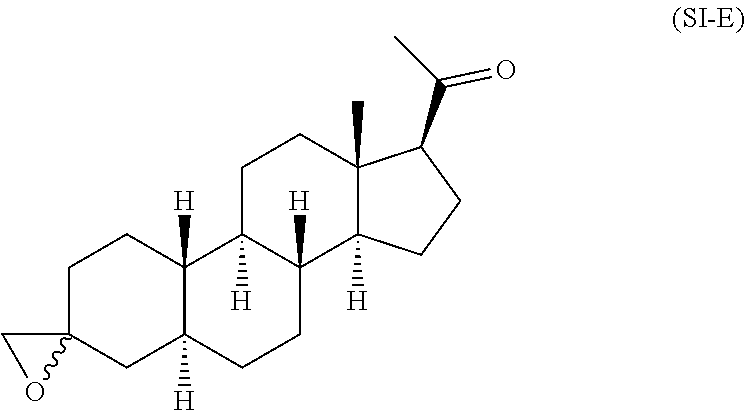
C12(CC3([H])C([H])(CC1)C1([H])CCC4(C)C(C(C)=O)CCC4([H])C1([H])CC3)CO2
